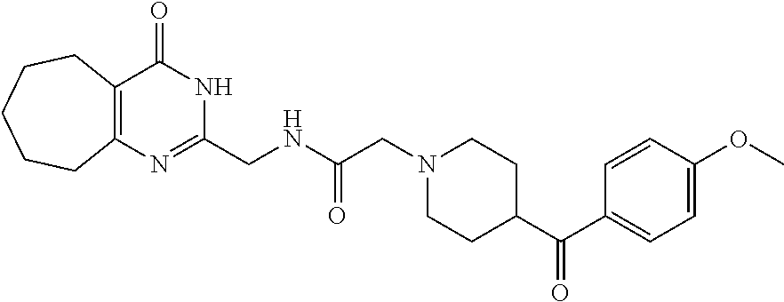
C1=C(OC)C=CC(C(C2CCN(CC(NCC3=NC4=C(C(=O)N3)CCCCC4)=O)CC2)=O)=C1
